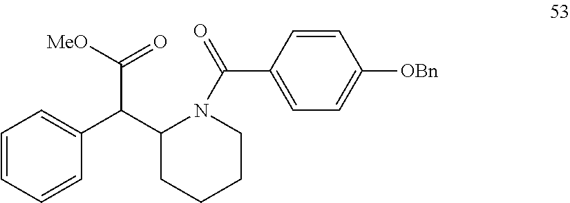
C1=CC=CC(C(C2CCCCN2C(C2=CC=C([OBn])C=C2)=O)C(=O)[MeO])=C1
